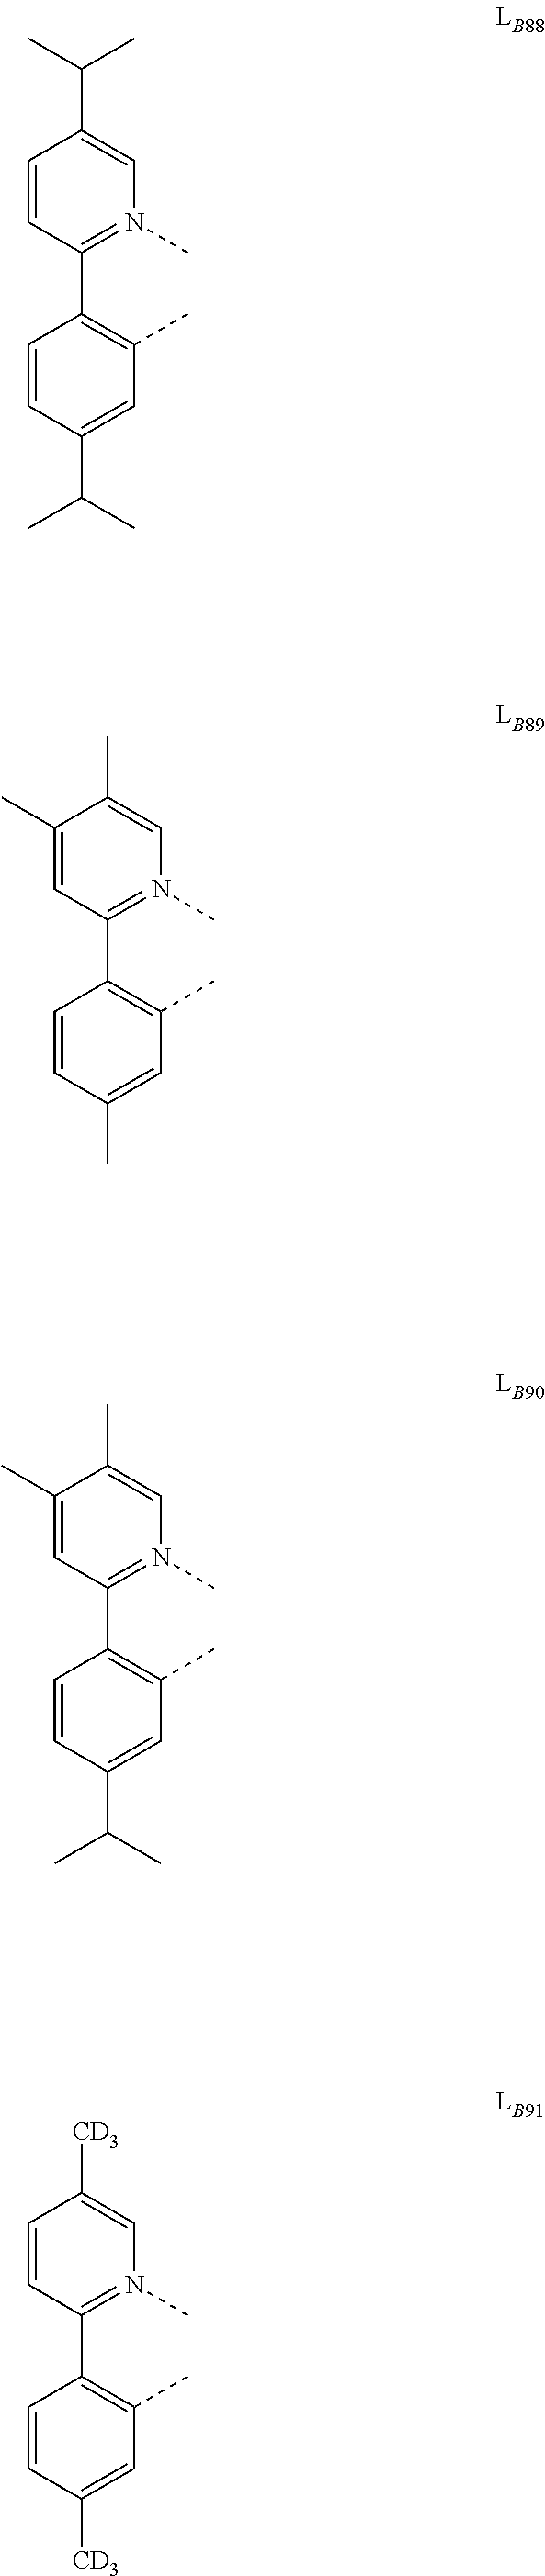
C1(C)=CC(C2=C(C)C=C(C)C=C2)=N(C)C=C1C.C1(C)=CC(C2=C(C)C=C(C(C)C)C=C2)=N(C)C=C1C.C1=CC(C2=C(C)C=C([CD3])C=C2)=N(C)C=C1[CD3].C1=CC(C2=C(C)C=C(C(C)C)C=C2)=N(C)C=C1C(C)C
